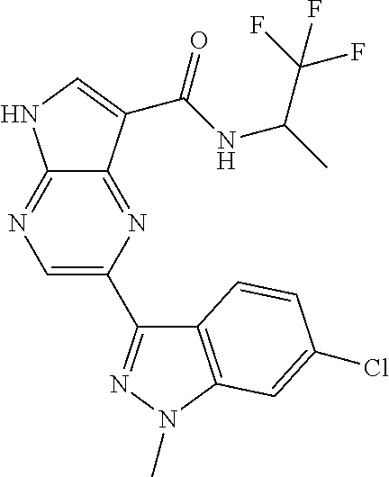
C12=NC=C(C3=NN(C)C4=C3C=CC(Cl)=C4)N=C1C(C(NC(C)C(F)(F)F)=O)=CN2
